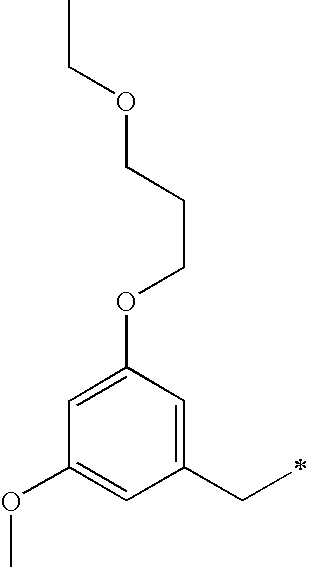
C1=C(OCCCOCC)C=C(CC)C=C1OC
